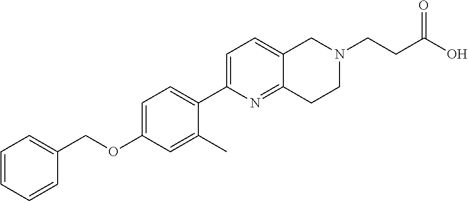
C1=CC=CC(COC2=CC=C(C3=CC=C4C(=N3)CCN(CCC(O)=O)C4)C(C)=C2)=C1
